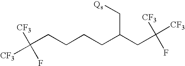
C([CF3])([CF3])(F)CCCCC(CC(F)([CF3])[CF3])C[Qs]
